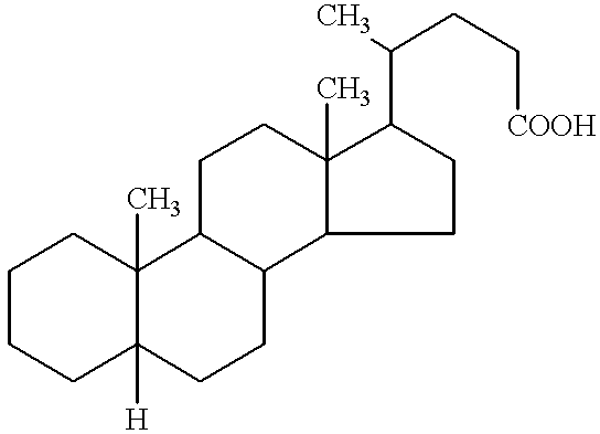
C1CCC2([H])C(C)(C1)C1C(CC2)C2C(C)(CC1)C(C(C)CC[COOH])CC2
